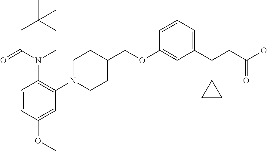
C1(OCC2CCN(C3=C(N(C(CC(C)(C)C)=O)C)C=CC(OC)=C3)CC2)=CC(C(CC(O)=O)C2CC2)=CC=C1
